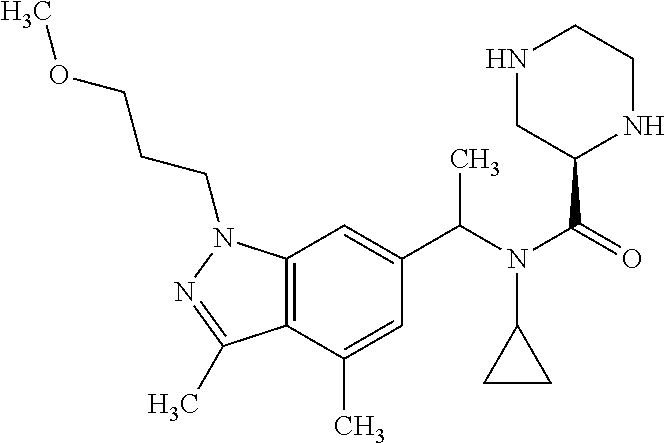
C12=C(C(C)=CC(C(N(C(=O)C3NCCNC3)C3CC3)C)=C1)C(C)=NN2CCCOC
